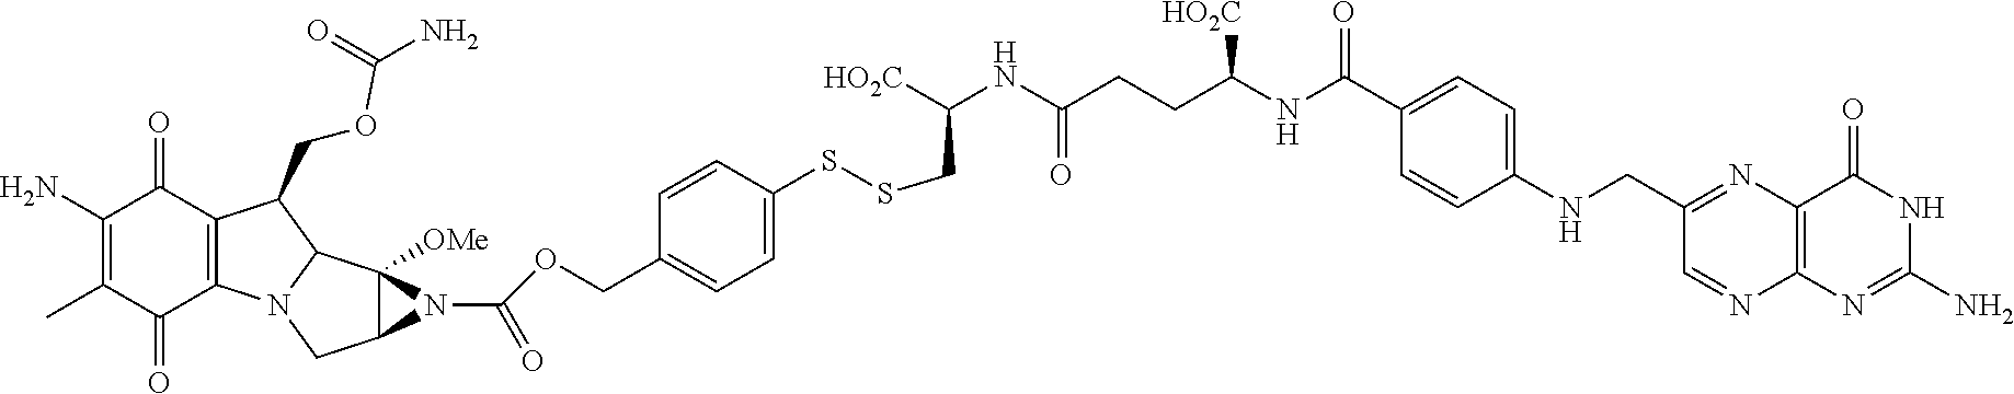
O(CC1=CC=C(SSCC(NC(=O)CCC(NC(C2=CC=C(NCC3=NC4=C(N=C3)N=C(N)NC4=O)C=C2)=O)[HO2C])[HO2C])C=C1)C(N1C2([OMe])C1CN1C2C(COC(N)=O)C2=C1C(=O)C(C)=C(N)C2=O)=O
